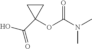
N(C)(C)C(OC1(C(O)=O)CC1)=O
